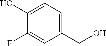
C1(F)=CC(CO)=CC=C1O
